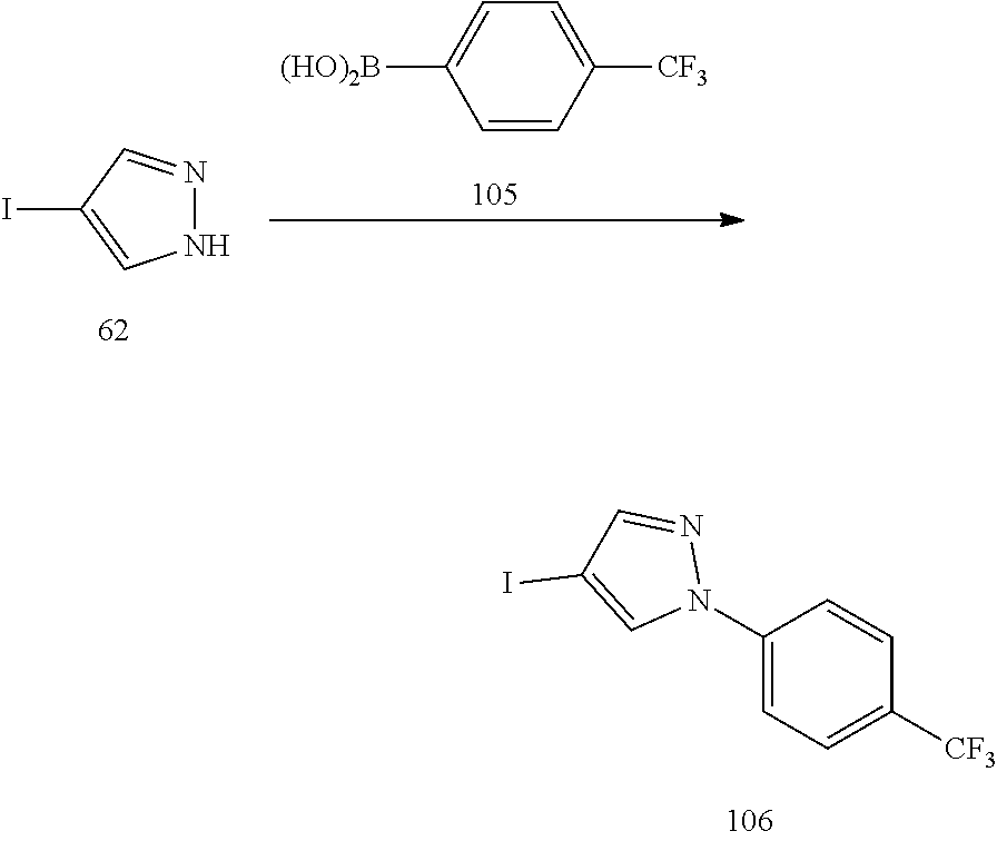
N1N=CC(I)=C1.C1=C([(HO)2B])C=CC([CF3])=C1.C1(N2N=CC(I)=C2)=CC=C([CF3])C=C1
